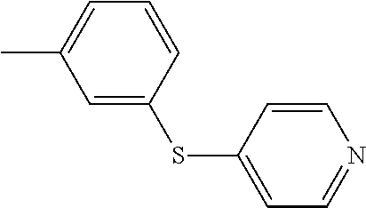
CC1=CC=CC(SC2=CC=NC=C2)=C1
